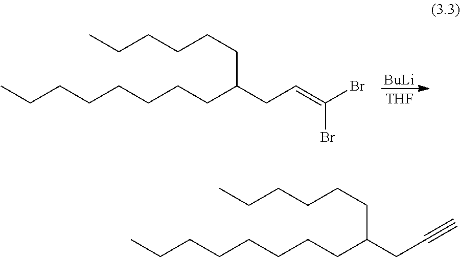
[BuLi].[THF].CCCCCCCCC(CC=C(Br)Br)CCCCCC.CCCCCCCCC(CC#C)CCCCCC
